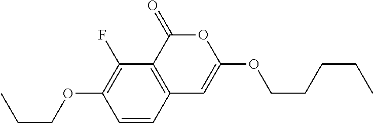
C1=CC2=C(C(F)=C1OCCC)C(=O)OC(OCCCCC)=C2
